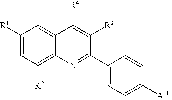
[Ar1]C1=CC=C(C2=NC3=C([R2])C=C([R1])C=C3C([R4])=C2[R3])C=C1
